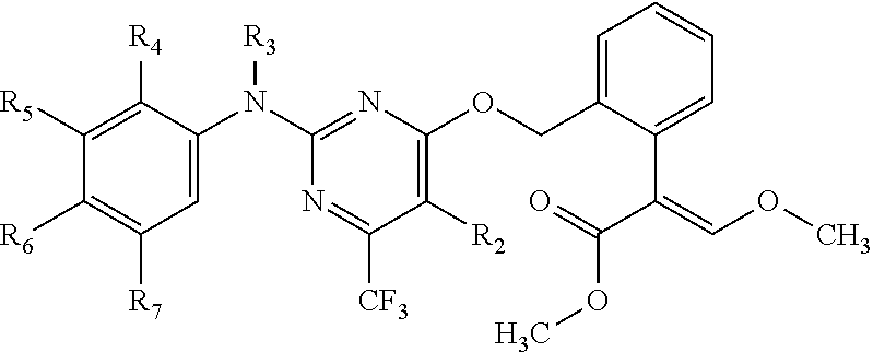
C1=C(N(C2=NC(OCC3=CC=CC=C3C(C(=O)OC)=COC)=C([R2])C([CF3])=N2)[R3])C([R4])=C([R5])C([R6])=C1[R7]
